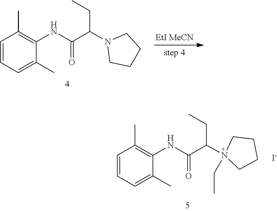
C1=CC=C(C)C(NC(C(CC)N2CCCC2)=O)=C1C.C1=CC=C(C)C(NC(=O)C(CC)N2(CC)CCCC2)=C1C.[I-]
